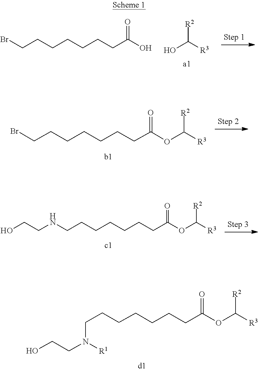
C(CCCCC(=O)OC([R2])[R3])CCBr.C(CCCCC(=O)OC([R2])[R3])CCNCCO.C(CCN([R1])CCO)CCCCC(=O)OC([R3])[R2].[R2]C(O)[R3].C(CCCC(=O)O)CCCBr
